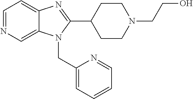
C1=NC=C2C(=C1)N=C(C1CCN(CCO)CC1)N2CC1=CC=CC=N1
